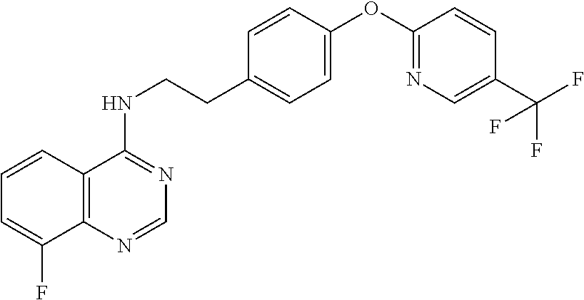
C12=C(N=CN=C1NCCC1=CC=C(OC3=NC=C(C(F)(F)F)C=C3)C=C1)C(F)=CC=C2
